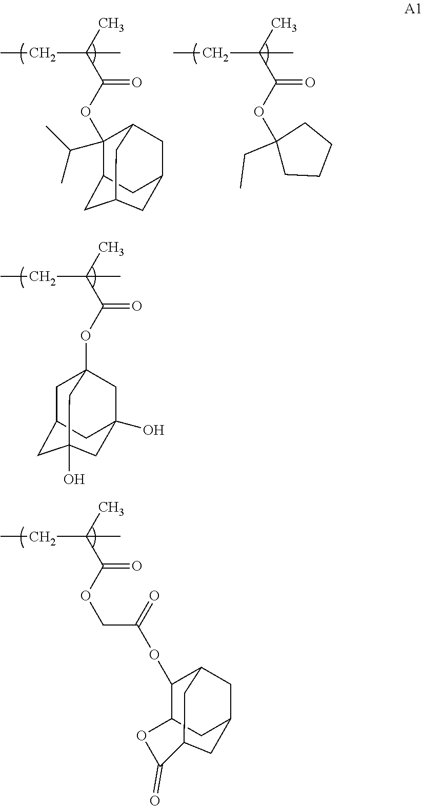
C1C2CC3(O)CC(O)(CC1(OC(C(C)(C)CC)=O)C3)C2.O(C(C(C)(C)CC)=O)CC(OC1C2CC3CC1CC(C3)C(=O)O2)=O.C12CC3CC(CC(C3)C1(OC(C(C)(C)CC)=O)C(C)C)C2.O(C(C(C)(C)CC)=O)C1(CC)CCCC1
